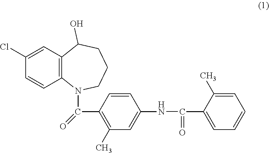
C12=C(N(C(=O)C3=C(C)C=C(NC(C4=CC=CC=C4C)=O)C=C3)CCCC1O)C=CC(Cl)=C2
